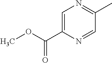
C1=C(C(OC)=O)N=CC(C)=N1
